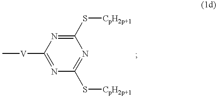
C[V]C1=NC(S[CpH2p+1])=NC(S[CpH2p+1])=N1
